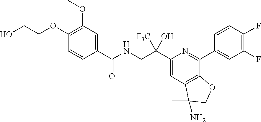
C1(OC)=C(OCCO)C=CC(C(NCC(C2=CC3=C(C(C4=CC(F)=C(F)C=C4)=N2)OCC3(C)N)([F3C])O)=O)=C1
